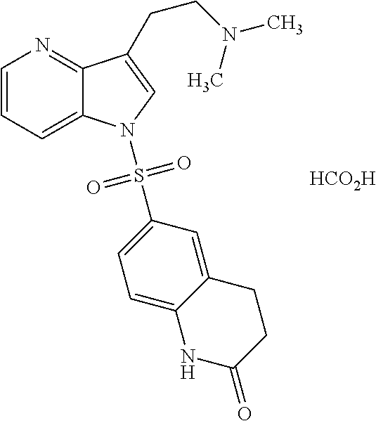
C1=CC=C2C(=N1)C(CCN(C)C)=CN2S(=O)(=O)C1=CC=C2C(=C1)CCC(=O)N2.[HCO2H]
